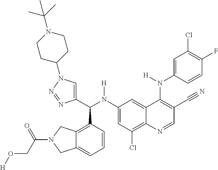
C1(N(C(C2=CN(C3CCN(C(C)(C)C)CC3)N=N2)C2=C3C(=CC=C2)CN(C(CO[H])=O)C3)[H])=CC(Cl)=C2C(=C1)C(N(C1=CC(Cl)=C(F)C=C1)[H])=C(C#N)C=N2
